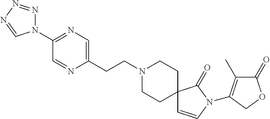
N1(C2=NC=C(CCN3CCC4(CC3)C=CN(C3=C(C)C(=O)OC3)C4=O)N=C2)N=NN=C1
